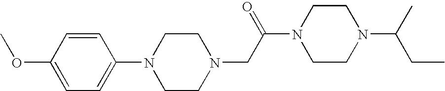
C1=CC(OC)=CC=C1N1CCN(CC(N2CCN(C(CC)C)CC2)=O)CC1
